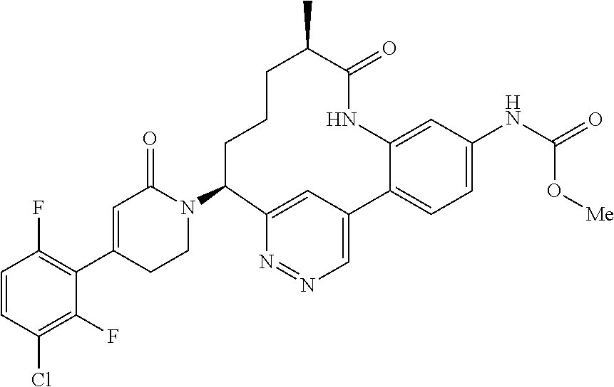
C1=CC(Cl)=C(F)C(C2=CC(=O)N(C3CCCC(C)C(=O)NC4=CC(NC(=O)O[Me])=CC=C4C4=CN=NC3=C4)CC2)=C1F
